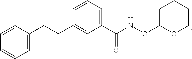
C1=CC(CCC2=CC(C(NOC3OCCCC3)=O)=CC=C2)=CC=C1
